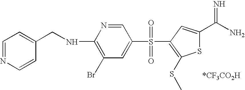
N(C1=C(Br)C=C(S(=O)(=O)C2=C(SC)SC(C(N)=N)=C2)C=N1)CC1=CC=NC=C1
